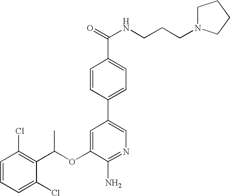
C1=CC(Cl)=C(C(OC2=CC(C3=CC=C(C(NCCCN4CCCC4)=O)C=C3)=CN=C2N)C)C(Cl)=C1
